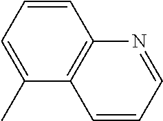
C1=CC=C(C)C2=C1N=CC=C2
